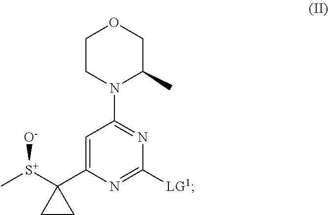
C1CN(C2=NC([LG1])=NC(C3([S+](C)[O-])CC3)=C2)C(C)CO1
